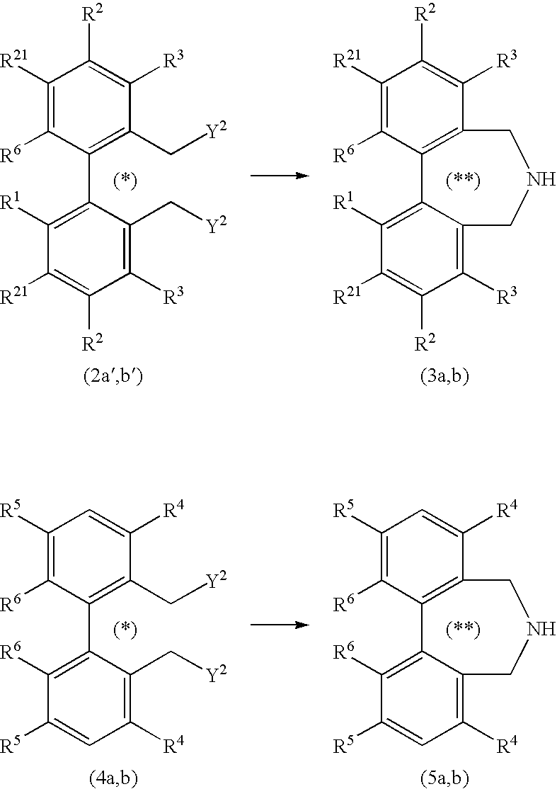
C1([R21])=C([R6])C2=C(C([R3])=C1[R2])CNCC1=C([R3])C([R2])=C([R21])C([R1])=C21.C1([R21])=C([R6])C(C2=C([R1])C([R21])=C([R2])C([R3])=C2C[Y2])=C(C[Y2])C([R3])=C1[R2].C1([R5])=C([R6])C(C2=C([R6])C([R5])=CC([R4])=C2C[Y2])=C(C[Y2])C([R4])=C1.C1([R5])=C([R6])C2=C(C([R4])=C1)CNCC1=C([R4])C=C([R5])C([R6])=C21
